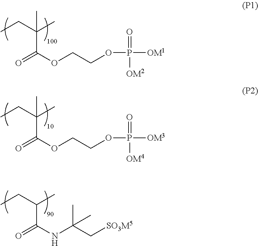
CC(C)(CC)C(=O)OCCOP([OM1])(=O)[OM2].CC(C)(CC)C(=O)OCCOP([OM3])(=O)[OM4].C(C)(CC)C(=O)NC(C[SO3M5])(C)C
